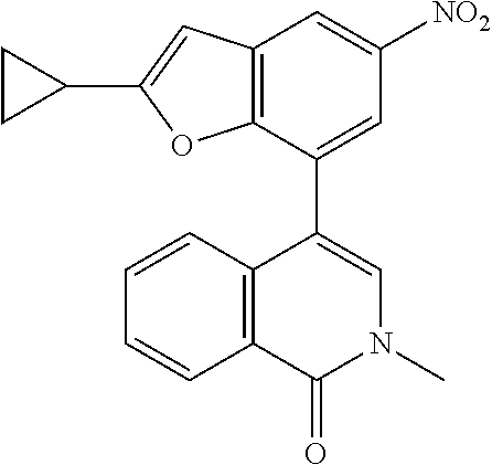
C12=C(C(C3=CN(C)C(=O)C4=C3C=CC=C4)=CC([NO2])=C1)OC(C1CC1)=C2
